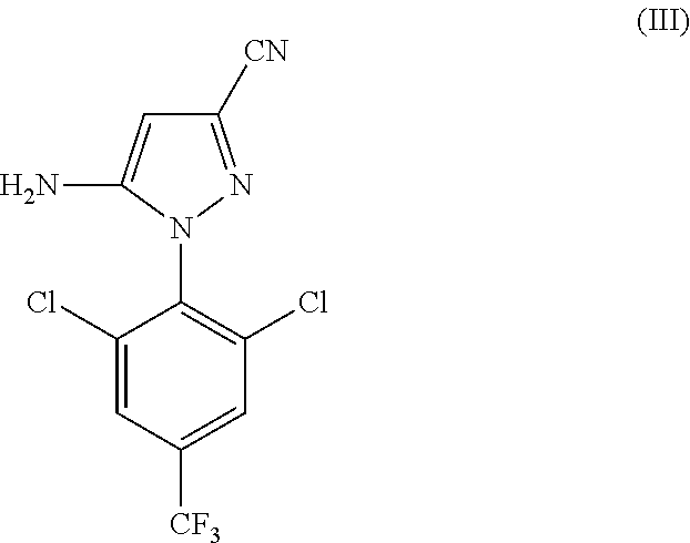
C1(Cl)=CC([CF3])=CC(Cl)=C1N1N=C([CN])C=C1N
